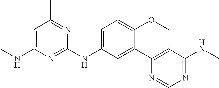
C1(C2=CC(NC)=NC=N2)=CC(NC2=NC(NC)=CC(C)=N2)=CC=C1OC
